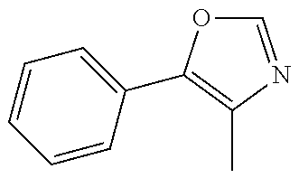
C1=NC(C)=C(C2=CC=CC=C2)O1
